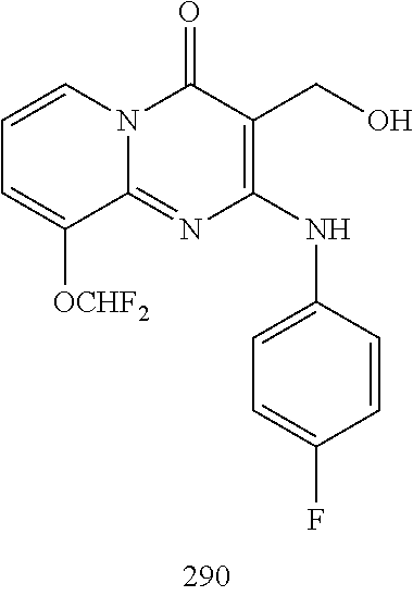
C1=CC=C([OCHF2])C2=NC(NC3=CC=C(F)C=C3)=C(CO)C(=O)N12
